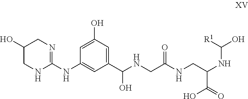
C(C1=CC(O)=CC(NC2=NCC(O)CN2)=C1)(NCC(=O)NCC(NC(O)[R1])C(O)=O)O
